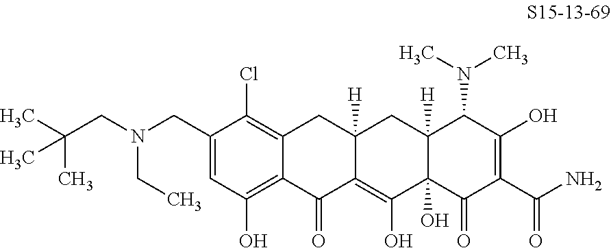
C(C1=CC(O)=C2C(=C1Cl)CC1([H])C(=C(O)C3(O)C([H])(C1)C(N(C)C)C(O)=C(C(N)=O)C3=O)C2=O)N(CC(C)(C)C)CC
